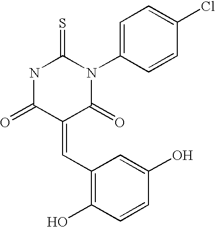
O=C1C(=CC2=C(O)C=CC(O)=C2)C(=O)N(C2=CC=C(Cl)C=C2)C(=S)N1
